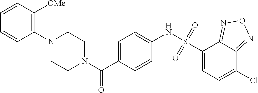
C1(N2CCN(C(C3=CC=C(NS(C4=CC=C(Cl)C5=NON=C45)(=O)=O)C=C3)=O)CC2)=C([OMe])C=CC=C1
